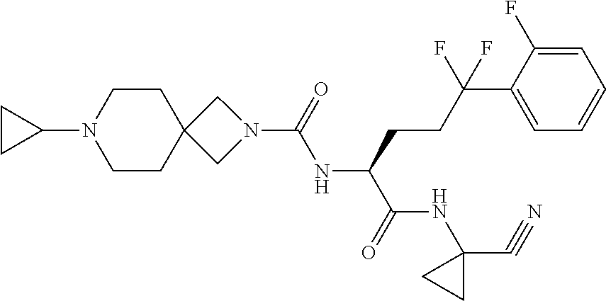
N1(C(=O)NC(C(NC2(C#N)CC2)=O)CCC(C2=CC=CC=C2F)(F)F)CC2(C1)CCN(C1CC1)CC2
